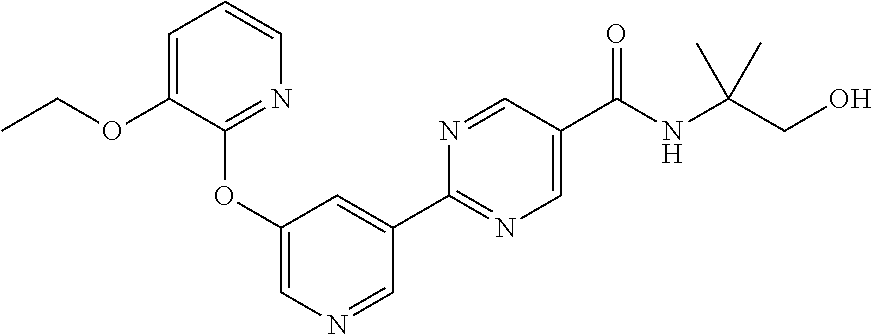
C1=C(OCC)C(OC2=CN=CC(C3=NC=C(C(NC(C)(CO)C)=O)C=N3)=C2)=NC=C1
